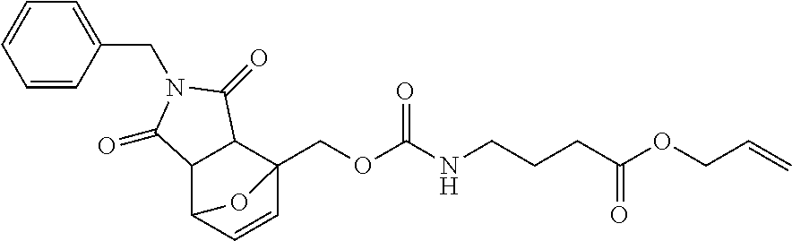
C1=CC(CN2C(=O)C3C(C4C=CC3(COC(NCCCC(OCC=C)=O)=O)O4)C2=O)=CC=C1
